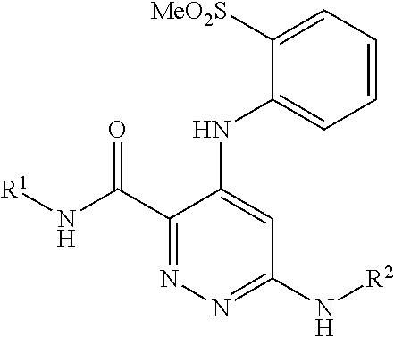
C1([MeO2S])=CC=CC=C1NC1=CC(N[R2])=NN=C1C(N[R1])=O
